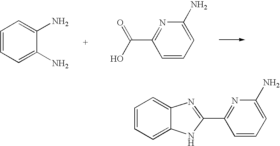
C1=CC=C2C(=C1)N=C(C1=NC(N)=CC=C1)N2.C1=CC=C(N)C(N)=C1.C1=CC=C(N)N=C1C(O)=O
